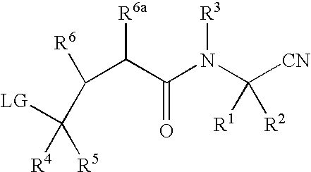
C(C(C(N(C([CN])([R1])[R2])[R3])=O)[R6a])(C([R5])([R4])[LG])[R6]
